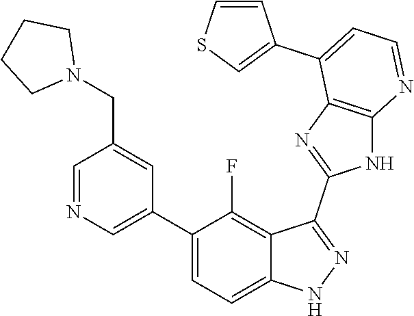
C1=NC=C(C2=CC=C3C(=C2F)C(C2=NC4=C(N2)N=CC=C4C2=CSC=C2)=NN3)C=C1CN1CCCC1
